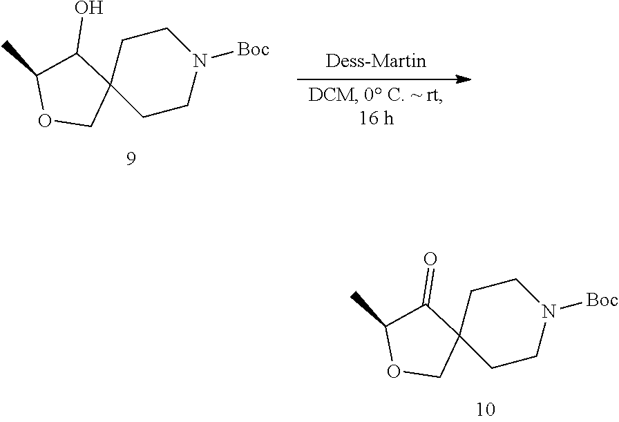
C12(CCN([Boc])CC1)C(O)C(C)OC2.C12(CCN([Boc])CC1)C(=O)C(C)OC2
